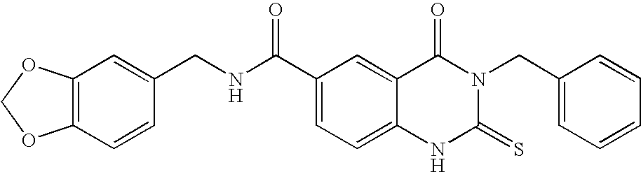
C12=C(C=CC(CNC(C3=CC=C4C(=C3)C(=O)N(CC3=CC=CC=C3)C(=S)N4)=O)=C1)OCO2
